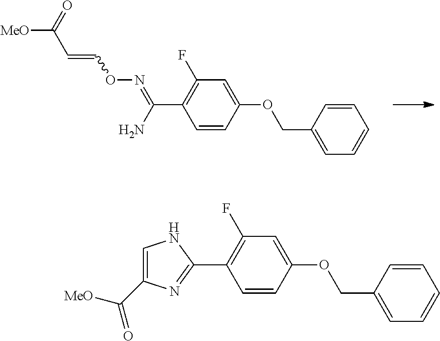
C1(OCC2=CC=CC=C2)=CC(F)=C(C(N)=NOC=CC([MeO])=O)C=C1.C1(OCC2=CC=CC=C2)=CC(F)=C(C2=NC(C([MeO])=O)=CN2)C=C1
